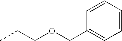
C1=CC=CC(COCCC)=C1
